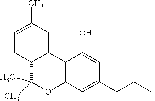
C12=C(C=C(CCC)C=C1O)OC(C)(C)C1C2CC(C)=CC1
